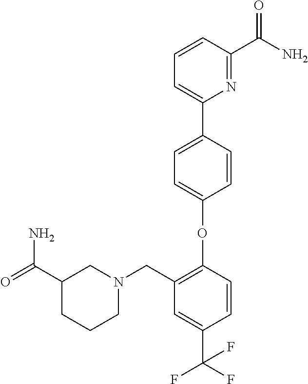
C1=CC(C2=CC=CC(C(N)=O)=N2)=CC=C1OC1=C(CN2CC(C(=O)N)CCC2)C=C(C(F)(F)F)C=C1
